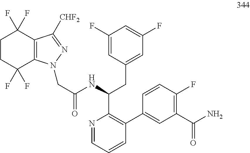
C12=C(C([CHF2])=NN1CC(=O)NC(CC1=CC(F)=CC(F)=C1)C1=C(C3=CC(C(=O)N)=C(F)C=C3)C=CC=N1)C(F)(F)CCC2(F)F
